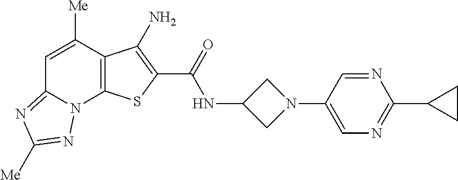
N(C(=O)C1=C(N)C2=C(N3C(=NC([Me])=N3)C=C2[Me])S1)C1CN(C2=CN=C(C3CC3)N=C2)C1
